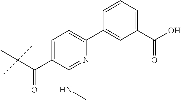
C1=C(C(C(C)(C)C)=O)C(NC)=NC(C2=CC(C(O)=O)=CC=C2)=C1
